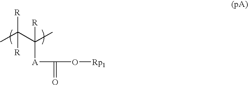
CC(C(C)([R])[A]C(=O)O[Rp1])([R])[R]
